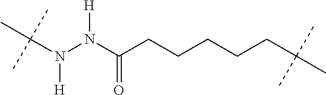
N(N(C(CCCCCC(C)(C)C)=O)[H])(C(C)(C)C)[H]
